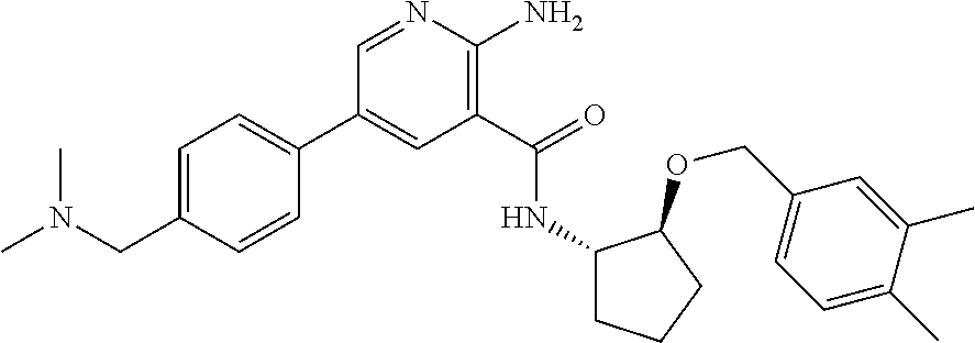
C1(C2=CC=C(CN(C)C)C=C2)=CC(C(=O)NC2CCCC2OCC2=CC=C(C)C(C)=C2)=C(N)N=C1
